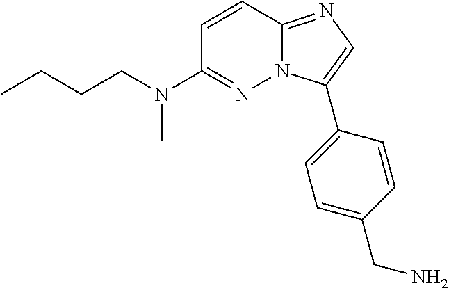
C1=C(CN)C=CC(C2=CN=C3N2N=C(N(CCCC)C)C=C3)=C1
